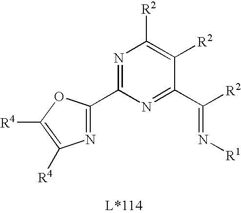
N1=C(C2=NC([R4])=C([R4])O2)N=C(C([R2])=N[R1])C([R2])=C1[R2]
